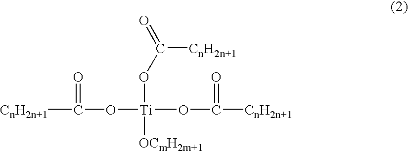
[CnH2n+1]C(=O)O[Ti](OC(=O)[CnH2n+1])([OCmH2m+1])OC(=O)[CnH2n+1]
